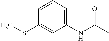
N(C(C)=O)C1=CC=CC(SC)=C1
